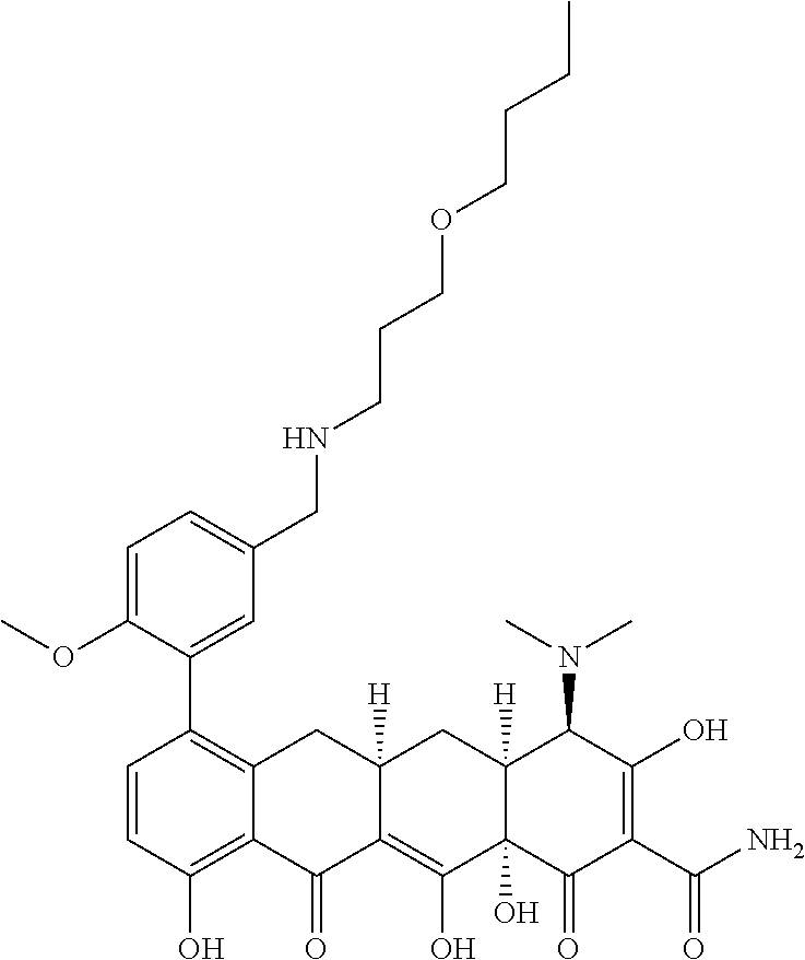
C1=CC(O)=C2C(=C1C1=CC(CNCCCOCCCC)=CC=C1OC)CC1([H])C(=C(O)C3(O)C([H])(C1)C(N(C)C)C(O)=C(C(N)=O)C3=O)C2=O
